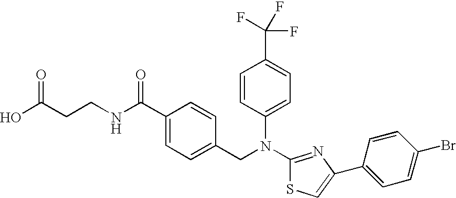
C(CCNC(C1=CC=C(CN(C2=CC=C(C(F)(F)F)C=C2)C2=NC(C3=CC=C(Br)C=C3)=CS2)C=C1)=O)(O)=O
